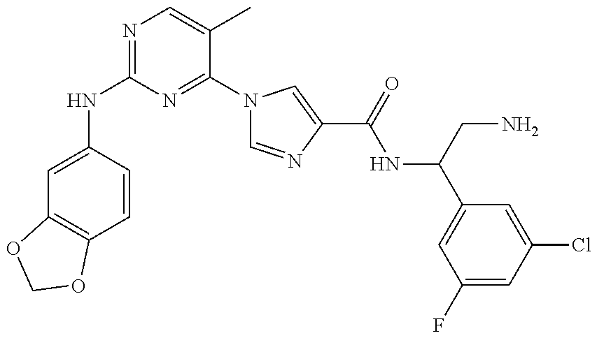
N(C1=NC=C(C)C(N2C=NC(C(=O)NC(C3=CC(F)=CC(Cl)=C3)CN)=C2)=N1)C1=CC2=C(C=C1)OCO2
